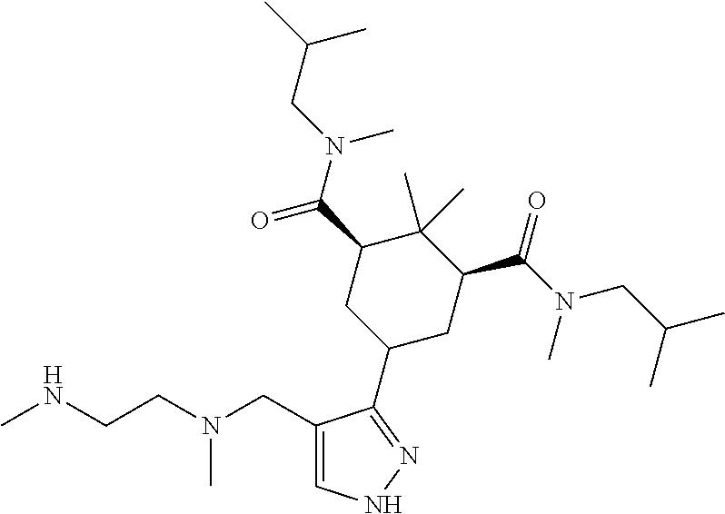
CNCCN(CC1=CNN=C1C1CC(C(=O)N(C)CC(C)C)C(C)(C)C(C(=O)N(C)CC(C)C)C1)C
